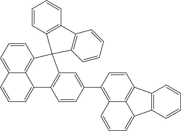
C1=CC=C2C3=C1C1(C4=C(C3=CC=C2)C=CC(C2=C3C=CC=C5C6=C(C(=C35)C=C2)C=CC=C6)=C4)C2=C(C=CC=C2)C2=C1C=CC=C2
